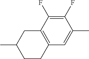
C1CC2=C(CC1C)C(F)=C(F)C(C)=C2
